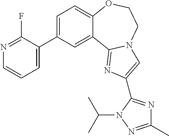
C1=C(C2=CC=C3C(=C2)C2=NC(C4=NC(C)=NN4C(C)C)=CN2CCO3)C(F)=NC=C1
